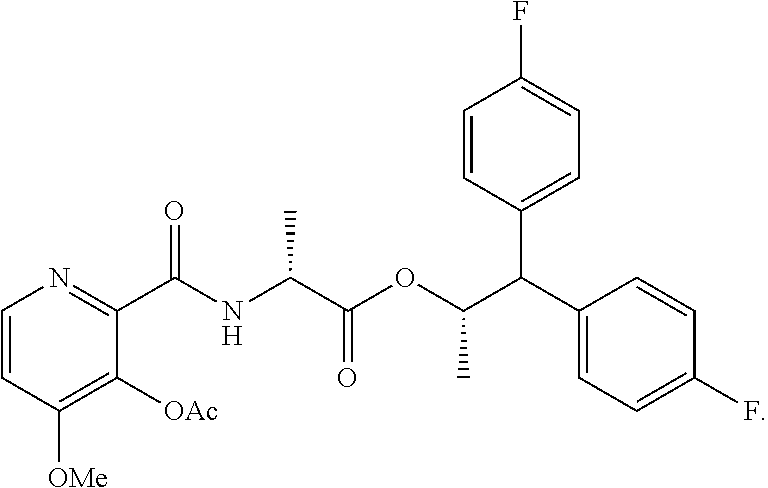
C1=CC([OMe])=C([OAc])C(C(NC(C(=O)OC(C)C(C2=CC=C(F)C=C2)C2=CC=C(F)C=C2)C)=O)=N1
